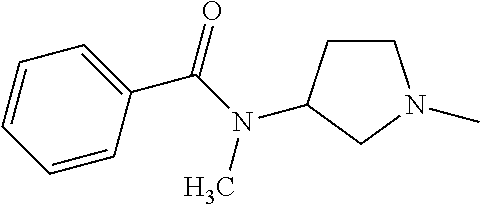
C1CC(N(C(C2=CC=CC=C2)=O)C)CN1C
